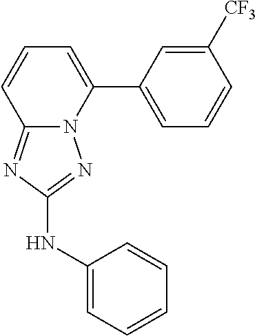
C1([CF3])=CC(C2=CC=CC3=NC(NC4=CC=CC=C4)=NN23)=CC=C1
